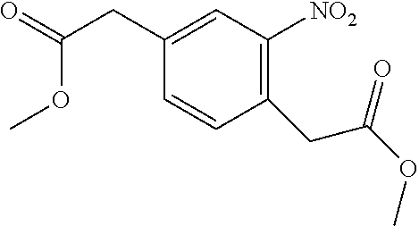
C1=CC(CC(OC)=O)=C([NO2])C=C1CC(=O)OC
